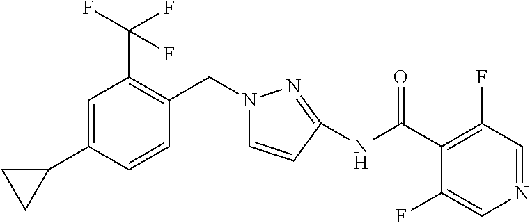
C1=C(C2CC2)C=CC(CN2C=CC(NC(C3=C(F)C=NC=C3F)=O)=N2)=C1C(F)(F)F
